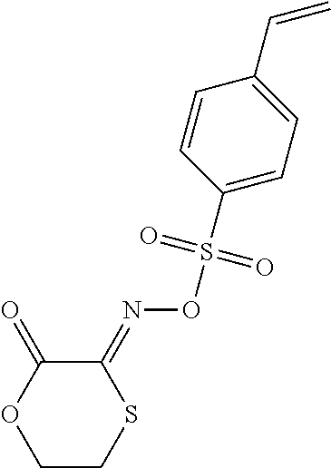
C1CSC(=NOS(C2=CC=C(C=C)C=C2)(=O)=O)C(=O)O1
